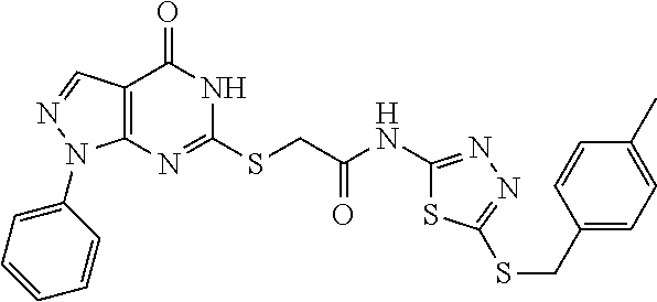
C12=C(N=C(SCC(NC3=NN=C(SCC4=CC=C(C)C=C4)S3)=O)NC1=O)N(C1=CC=CC=C1)N=C2
